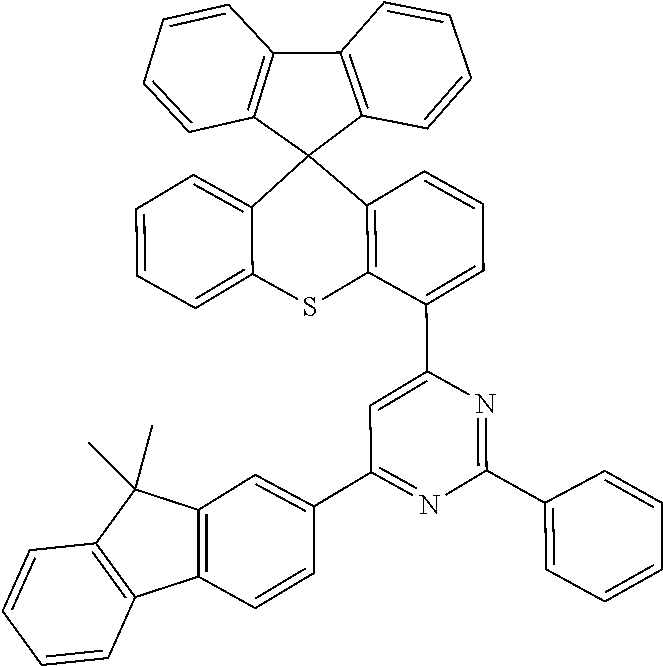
C1=CC=C2C(=C1)C1(C3=C(S2)C(C2=CC(C4=CC5=C(C=C4)C4=C(C5(C)C)C=CC=C4)=NC(C4=CC=CC=C4)=N2)=CC=C3)C2=C(C3=C1C=CC=C3)C=CC=C2
